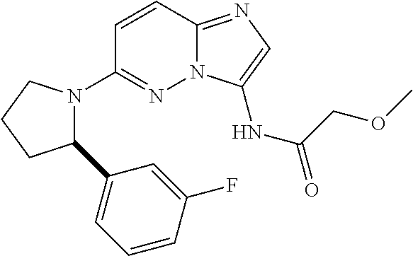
N12C(=NC=C1NC(=O)COC)C=CC(N1C(C3=CC=CC(F)=C3)CCC1)=N2
